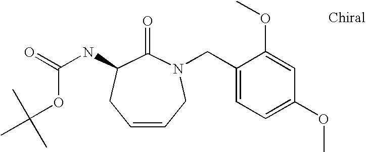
C1=CCN(CC2=CC=C(OC)C=C2OC)C(=O)C(NC(=O)OC(C)(C)C)C1
